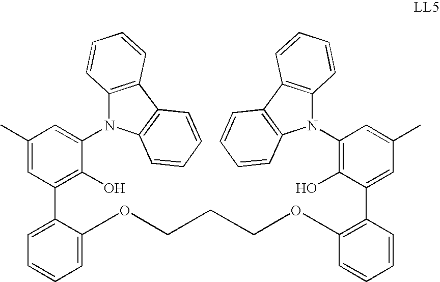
C1(N2C3=C(C4=C2C=CC=C4)C=CC=C3)=CC(C)=CC(C2=CC=CC=C2OCCCOC2=C(C3=CC(C)=CC(N4C5=C(C6=C4C=CC=C6)C=CC=C5)=C3O)C=CC=C2)=C1O
